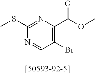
C1(SC)=NC(C(OC)=O)=C(Br)C=N1
